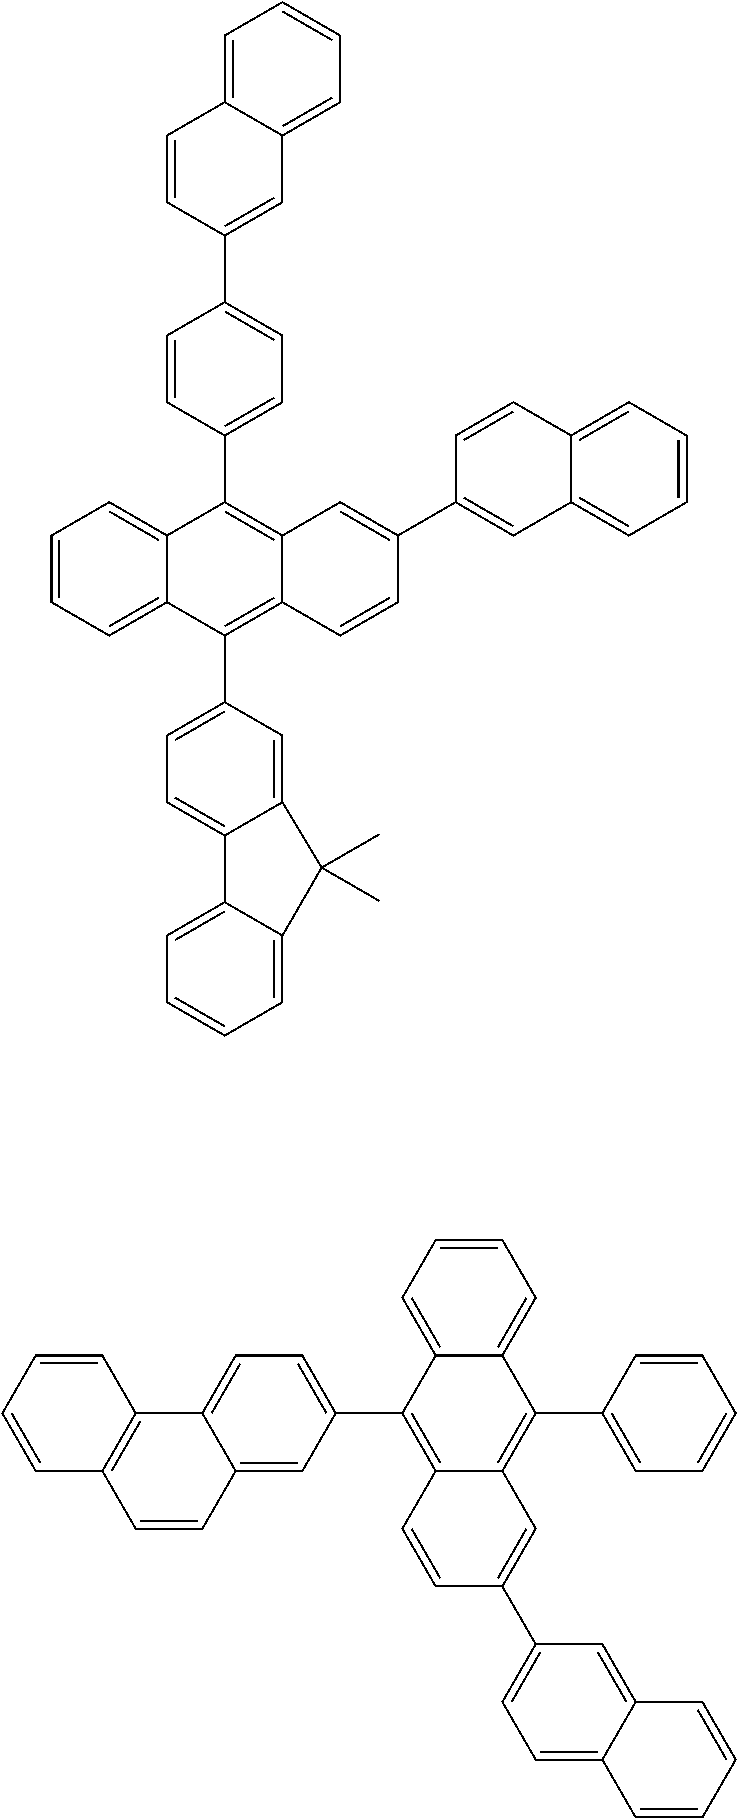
C12=CC=CC=C1C(C1=CC=C3C4=CC=CC=C4C(C)(C)C3=C1)=C1C(=C2C2=CC=C(C3=CC4=CC=CC=C4C=C3)C=C2)C=C(C2=CC3=CC=CC=C3C=C2)C=C1.C1=CC2=C(C=C1)C=CC1=CC(C3=C4C(=C(C5=CC=CC=C5)C5=CC=CC=C35)C=C(C3=CC=C5C(=C3)C=CC=C5)C=C4)=CC=C21
